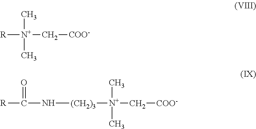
[R][N+](C[COO-])(C)C.[R]C(=O)N[(CH2)3][N+](C[COO-])(C)C
